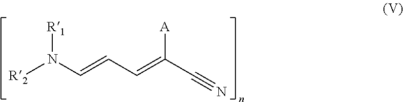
[R2]N([R1])C=CC=C([A])C#N
